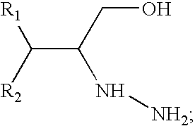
C(C([R2])[R1])(N[NH2])CO
